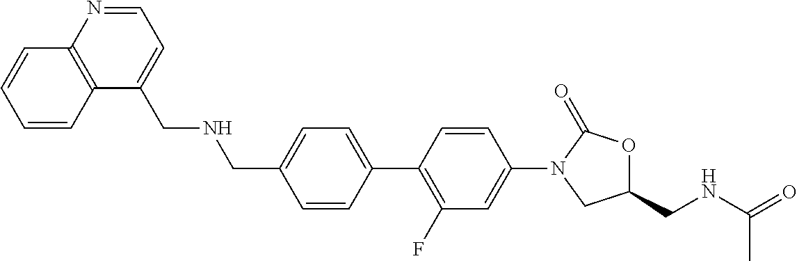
C1(CNC(C)=O)OC(=O)N(C2=CC(F)=C(C3=CC=C(CNCC4=CC=NC5=C4C=CC=C5)C=C3)C=C2)C1
